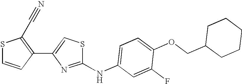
C1(C2=CSC(NC3=CC=C(OCC4CCCCC4)C(F)=C3)=N2)=C(C#N)SC=C1
